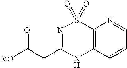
C1=CC2=C(N=C1)S(=O)(=O)N=C(CC([EtO])=O)N2
